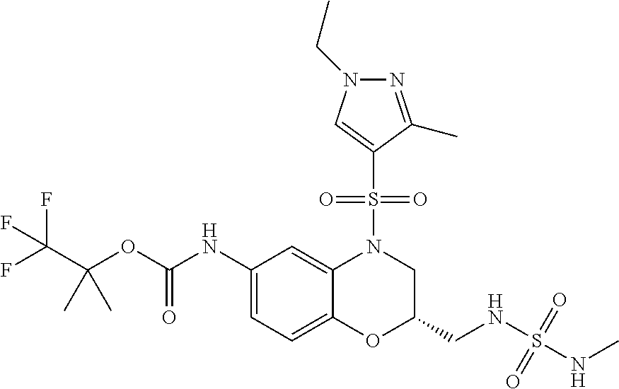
C1(NC(OC(C(F)(F)F)(C)C)=O)=CC=C2C(=C1)N(S(C1=CN(CC)N=C1C)(=O)=O)CC(CNS(=O)(NC)=O)O2
